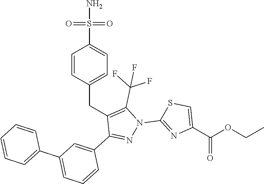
C(C1=C(C(F)(F)F)N(C2=NC(C(OCC)=O)=CS2)N=C1C1=CC(C2=CC=CC=C2)=CC=C1)C1=CC=C(S(N)(=O)=O)C=C1
